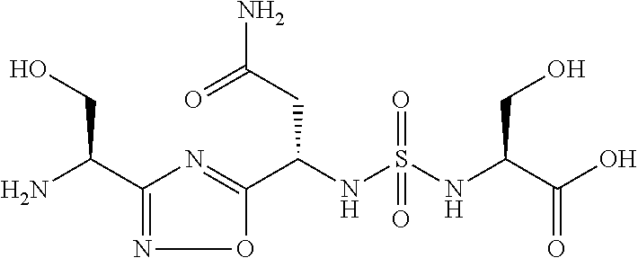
C1(C(N)CO)=NOC(C(NS(=O)(=O)NC(C(O)=O)CO)CC(N)=O)=N1
